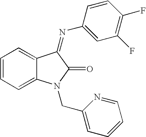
C1=CC=C2C(=C1)C(=NC1=CC(F)=C(F)C=C1)C(=O)N2CC1=CC=CC=N1
